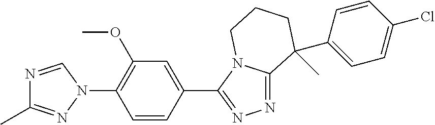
N1=CN(C2=C(OC)C=C(C3=NN=C4N3CCCC4(C)C3=CC=C(Cl)C=C3)C=C2)N=C1C
